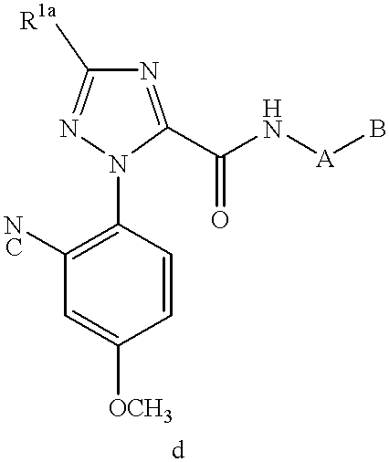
C1=CC(N2C(C(N[A]B)=O)=NC([R1a])=N2)=C([NC])C=C1[OCH3]
